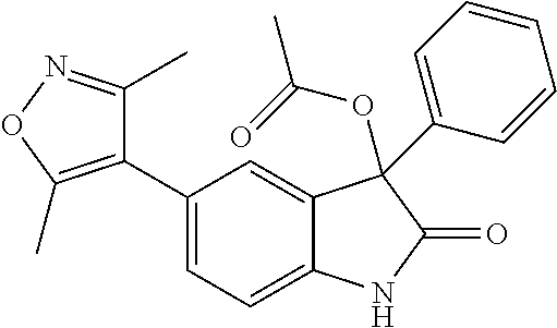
C1=C(C2=C(C)ON=C2C)C=C2C(=C1)NC(=O)C2(OC(C)=O)C1=CC=CC=C1
